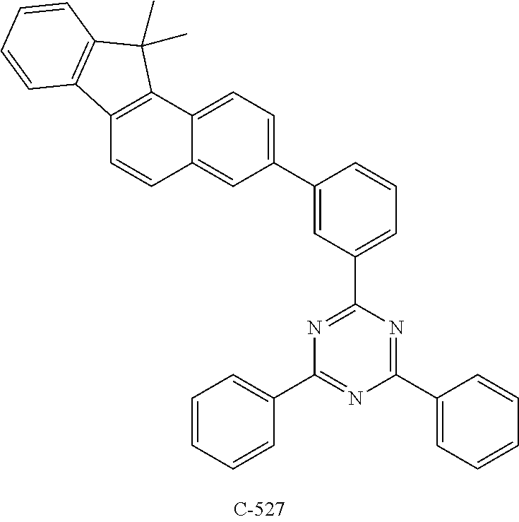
N1=C(C2=CC=CC(C3=CC=C4C(=C3)C=CC3=C4C(C)(C)C4=C3C=CC=C4)=C2)N=C(C2=CC=CC=C2)N=C1C1=CC=CC=C1
